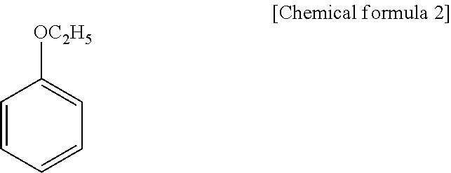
C1=CC=CC=C1[OC2H5]
